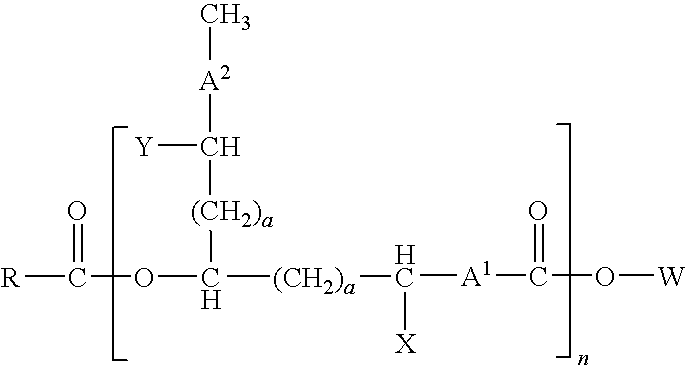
C(OC([(CH2)a]C([A2]C)[Y])[(CH2)a]C([A1]C(O[W])=O)[X])(=O)[R]
